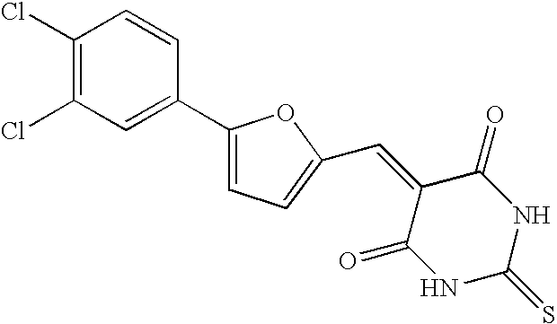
C1(Cl)=C(Cl)C=C(C2=CC=C(C=C3C(=O)NC(=S)NC3=O)O2)C=C1
